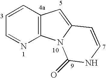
C1=CC2=C(N=C1)N1C(=C2)C=CNC1=O
